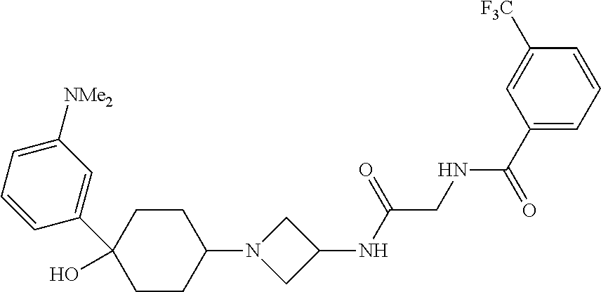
C1CC(N2CC(NC(CNC(C3=CC=CC([F3C])=C3)=O)=O)C2)CCC1(C1=CC([NMe2])=CC=C1)O
